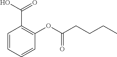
C1=CC=CC(OC(CCCC)=O)=C1C(O)=O
